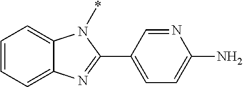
C1=CC=C2C(=C1)N(*)C(C1=CC=C(N)N=C1)=N2
